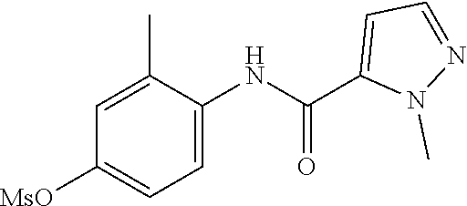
C1(C)=CC([MsO])=CC=C1NC(C1=CC=NN1C)=O
